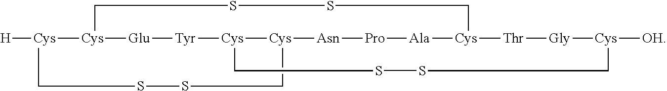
[H][Cys]1[Cys]2[Glu][Tyr][Cys]3[Cys]([Asn][Pro][Ala][Cys]([Thr][Gly][Cys]([OH])CSSC3)CSSC2)CSSC1
